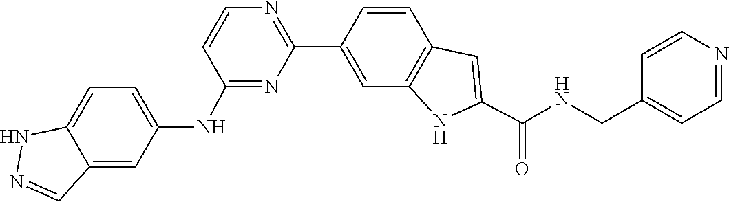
C1=CC2=C(C=C1C1=NC=CC(NC3=CC=C4C(=C3)C=NN4)=N1)NC(C(NCC1=CC=NC=C1)=O)=C2
